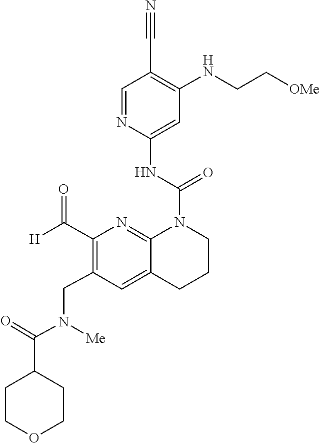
C1(NCC[OMe])=C(C#N)C=NC(NC(=O)N2C3=NC(C([H])=O)=C(CN([Me])C(C4CCOCC4)=O)C=C3CCC2)=C1
